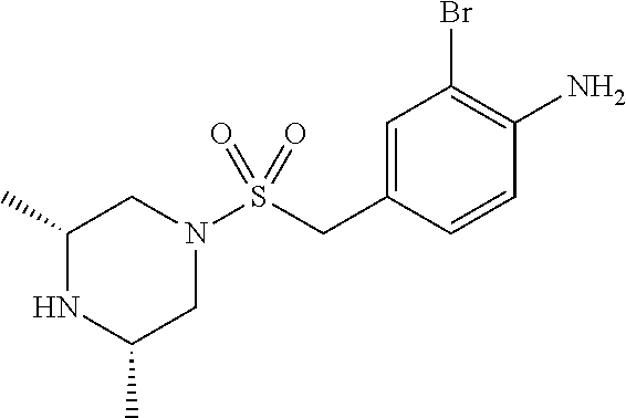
C1=C(CS(N2CC(C)NC(C)C2)(=O)=O)C=CC(N)=C1Br
